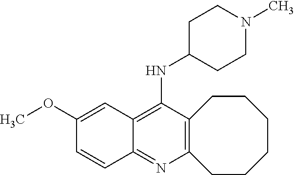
C12=C(C(NC3CCN(C)CC3)=C3C(=N1)C=CC(OC)=C3)CCCCCC2
